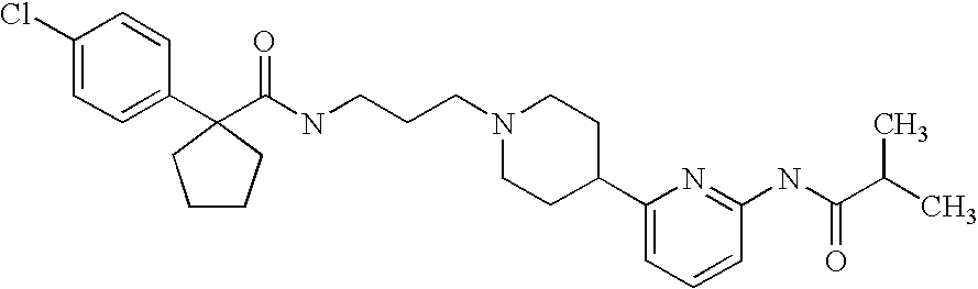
C1(Cl)=CC=C(C2(C(NCCCN3CCC(C4=CC=CC(NC(C(C)C)=O)=N4)CC3)=O)CCCC2)C=C1
